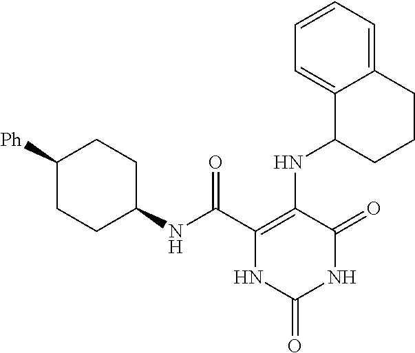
C(C1=C(NC2CCCC3=CC=CC=C23)C(=O)NC(=O)N1)(=O)NC1CCC([Ph])CC1
